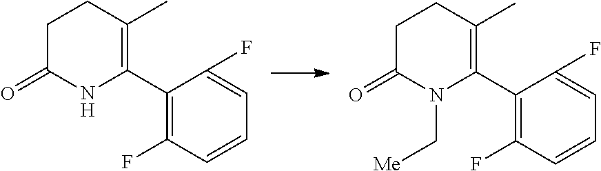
C1(C2=C(C)CCC(=O)N2)=C(F)C=CC=C1F.C1(C2=C(C)CCC(=O)N2C[Me])=C(F)C=CC=C1F
